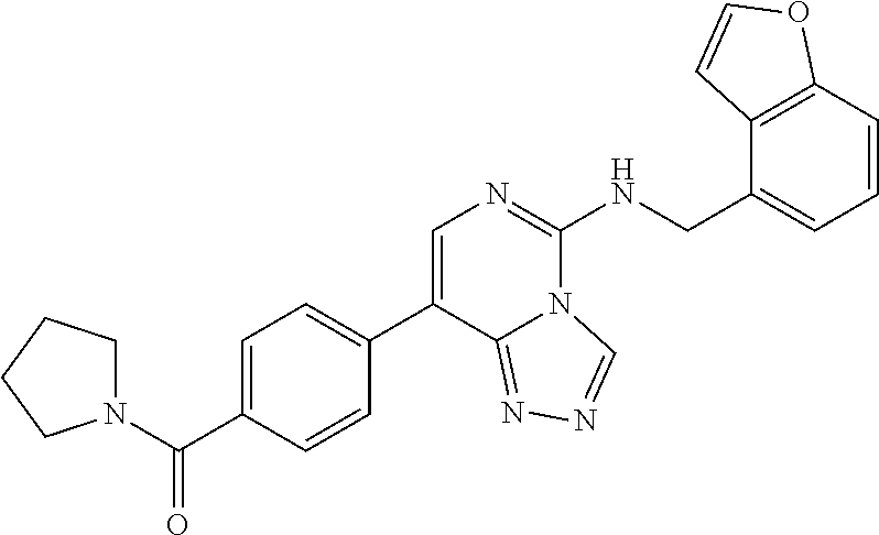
C1=C(C(N2CCCC2)=O)C=CC(C2=CN=C(NCC3=CC=CC4=C3C=CO4)N3C2=NN=C3)=C1
